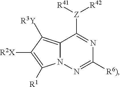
C12=C([R3Y])C([R2X])=C([R1])N1N=C([R6)])N=C2[Z]([R42])[R41]
